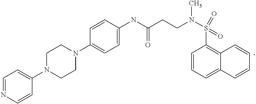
C1(N2CCN(C3=CC=C(NC(CCN(S(C4=C5C(=CC=C4)C=CC=C5)(=O)=O)C)=O)C=C3)CC2)=CC=NC=C1
